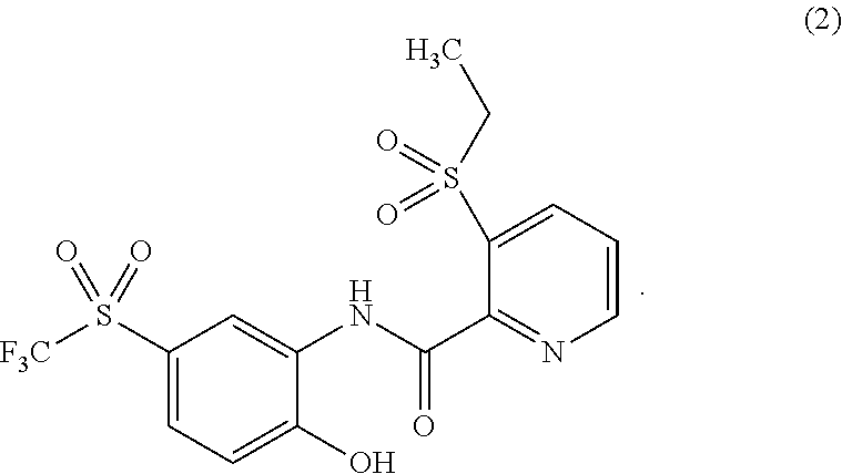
C1(S([F3C])(=O)=O)=CC=C(O)C(NC(C2=NC=CC=C2S(CC)(=O)=O)=O)=C1
